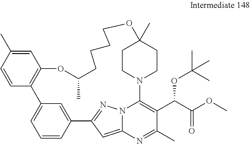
C1=CC2=C(C=C1C)OC(C)CCCCOC1(C)CCN(C3=C(C(OC(C)(C)C)C(OC)=O)C(C)=NC4=CC(=NN43)C3=CC2=CC=C3)CC1
